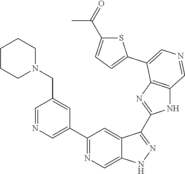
C1(C2=CN=CC(CN3CCCCC3)=C2)=NC=C2C(=C1)C(C1=NC3=C(N1)C=NC=C3C1=CC=C(C(C)=O)S1)=NN2
